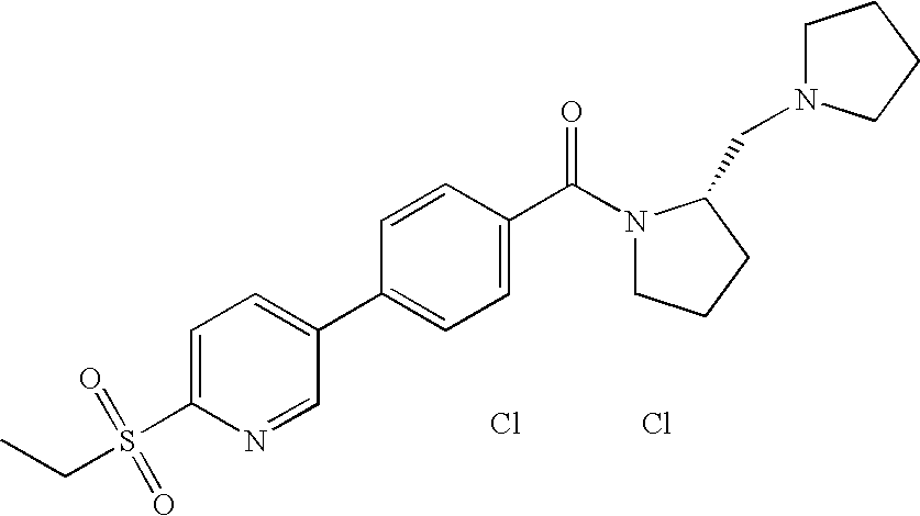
Cl.Cl.C1=C(S(CC)(=O)=O)N=CC(C2=CC=C(C(N3CCCC3CN3CCCC3)=O)C=C2)=C1
